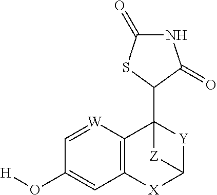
C12=C([W]=CC(O[H])=C1)C1(C3C(=O)NC(=O)S3)[Y]C([X]2)[Z]1
